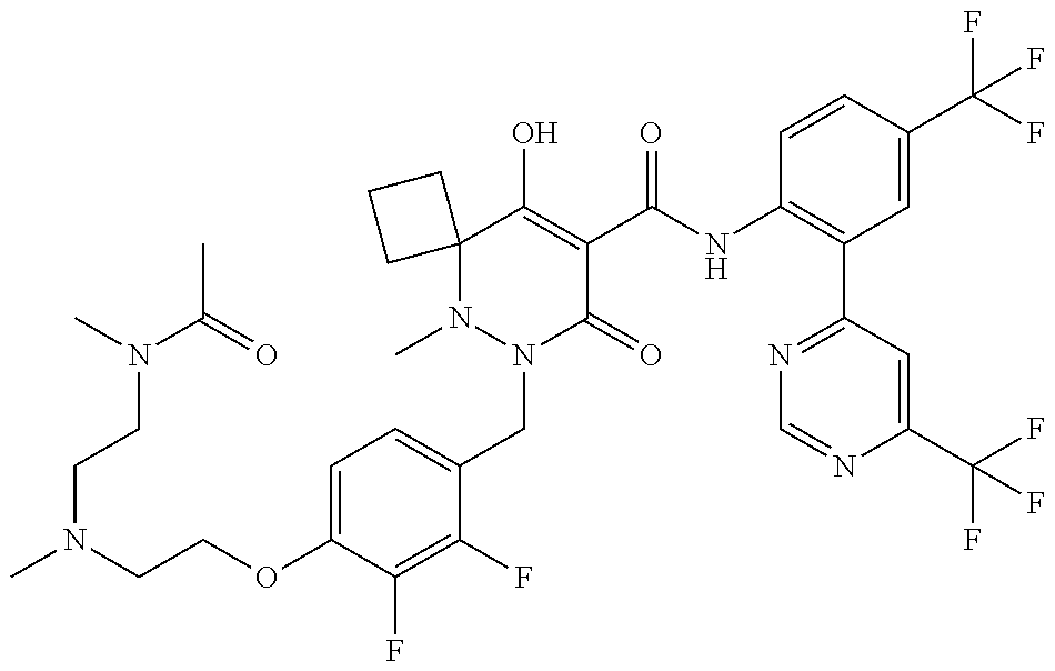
N1(C)N(CC2=CC=C(OCCN(C)CCN(C)C(=O)C)C(F)=C2F)C(=O)C(C(NC2=C(C3=NC=NC(C(F)(F)F)=C3)C=C(C(F)(F)F)C=C2)=O)=C(O)C12CCC2
